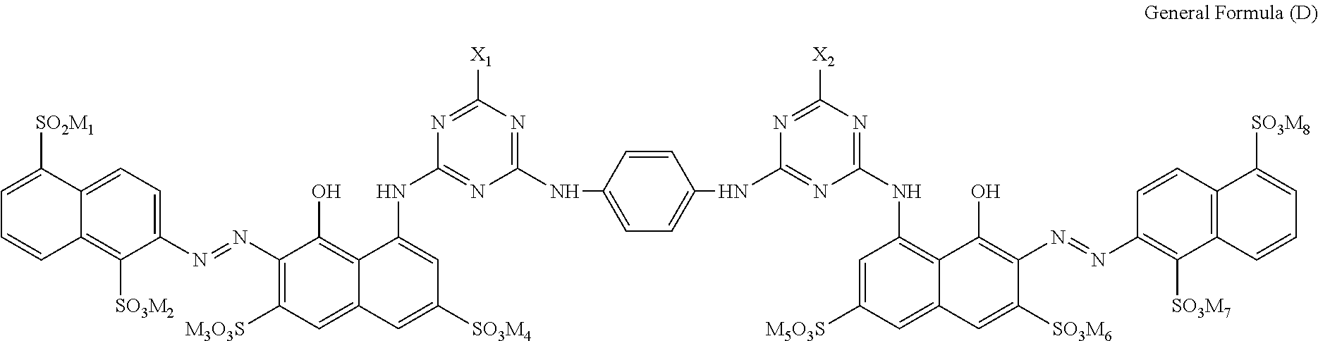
C1=C([SO2M1])C2=CC=C(N=NC3=C([M3O3S])C=C4C(=C3O)C(NC3=NC(NC5=CC=C(NC6=NC(NC7=C8C(=CC([M5O3S])=C7)C=C([SO3M6])C(N=NC7=C([SO3M7])C9=C(C=C7)C([SO3M8])=CC=C9)=C8O)=NC([X2])=N6)C=C5)=NC([X1])=N3)=CC([SO3M4])=C4)C([SO3M2])=C2C=C1
